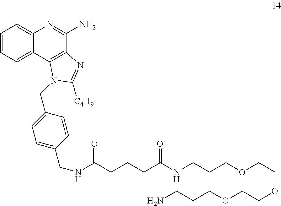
C1=CC=C2C(=C1)N=C(N)C1=C2N(CC2=CC=C(CNC(CCCC(NCCCOCCOCCOCCCN)=O)=O)C=C2)C([C4H9])=N1
